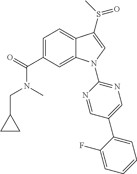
C1=C(C(=O)N(CC2CC2)C)C=C2C(=C1)C(S(=O)C)=CN2C1=NC=C(C2=CC=CC=C2F)C=N1
